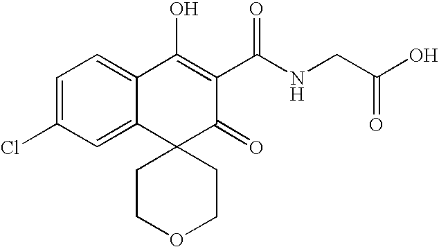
C1=C(Cl)C=C2C(=C1)C(O)=C(C(NCC(O)=O)=O)C(=O)C21CCOCC1
